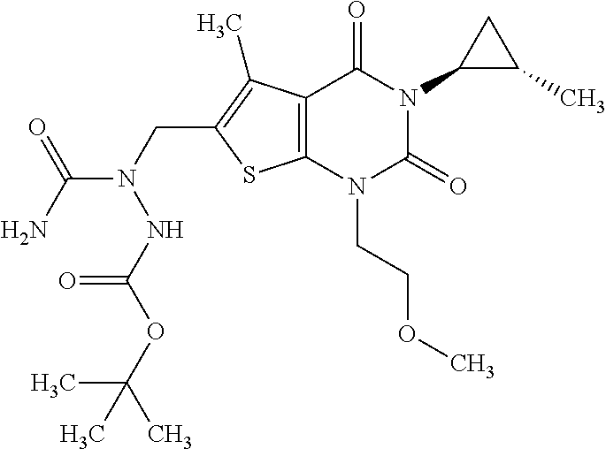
C12=C(N(CCOC)C(=O)N(C3C(C)C3)C1=O)SC(CN(C(N)=O)NC(OC(C)(C)C)=O)=C2C
